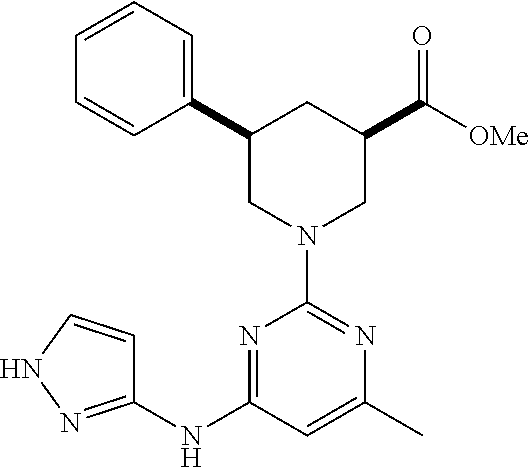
C1(C2=CC=CC=C2)CN(C2=NC(C)=CC(NC3=NNC=C3)=N2)CC(C([OMe])=O)C1
